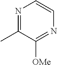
N1=C(C)C([OMe])=NC=C1
